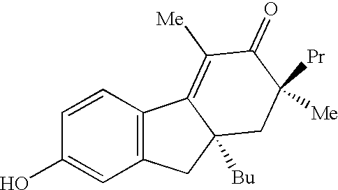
C1=CC(O)=CC2=C1C1=C([Me])C(=O)C([Pr])([Me])CC1([Bu])C2
